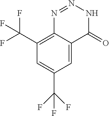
C1(C(F)(F)F)=C2C(=CC(C(F)(F)F)=C1)C(=O)NN=N2
